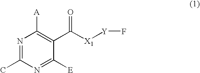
N1=C(C)N=C([E])C(C([X1][Y]F)=O)=C1[A]
